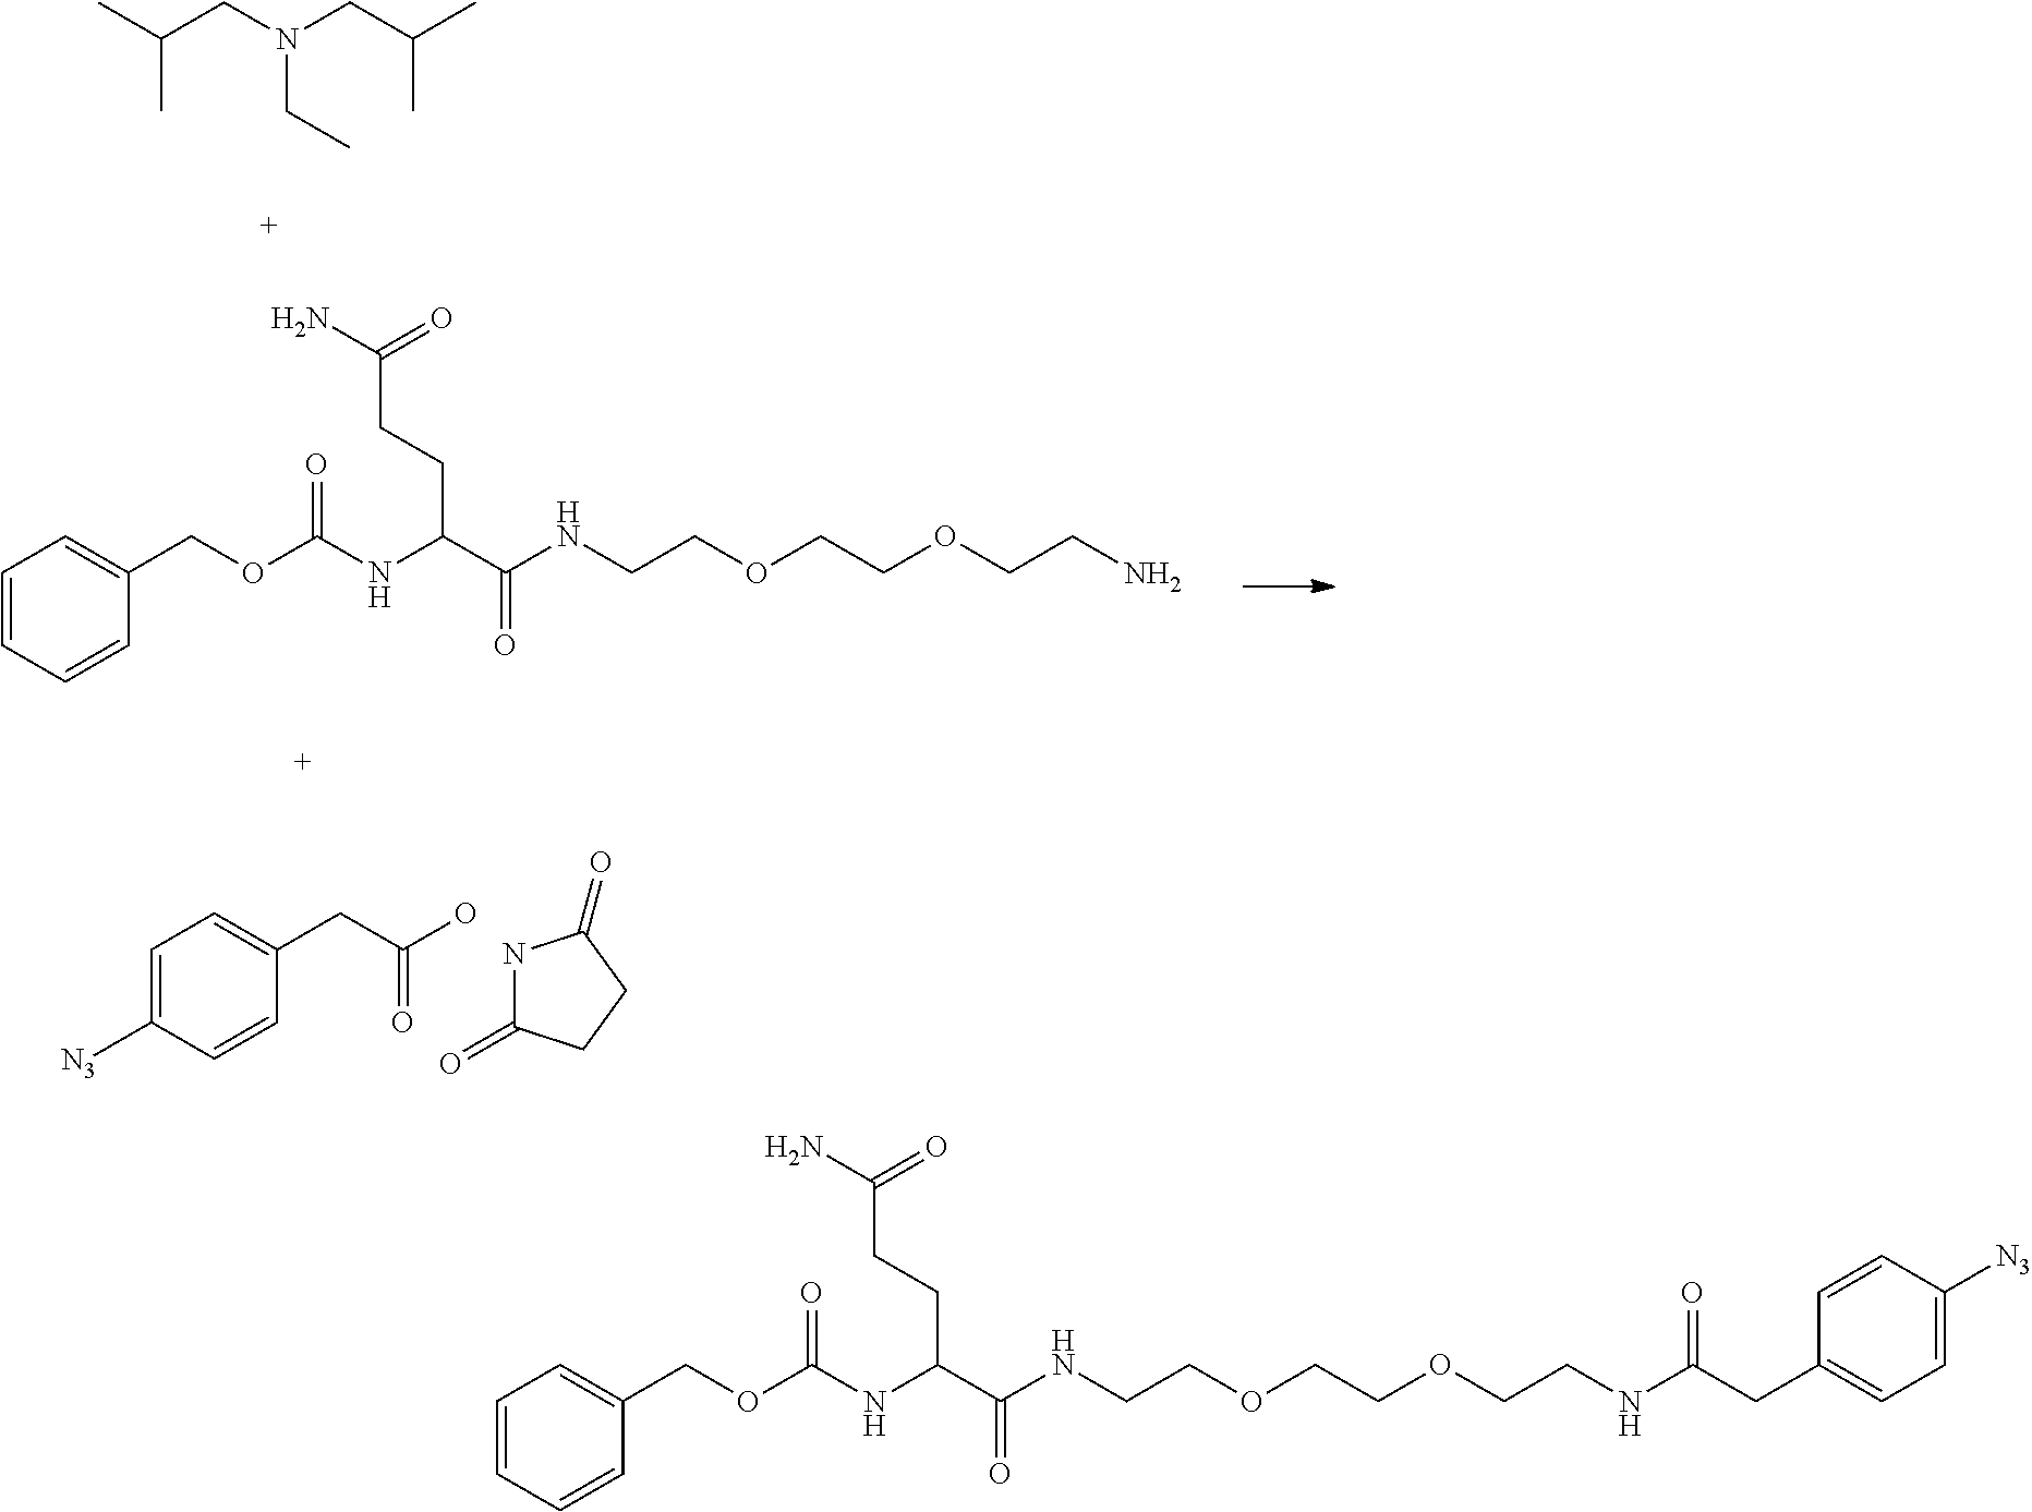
CC(CN(CC(C)C)CC)C.C1=CC=CC(COC(NC(C(NCCOCCOCCN)=O)CCC(=O)N)=O)=C1.C1=C([N3])C=CC(CC(O)=O)=C1.N1C(=O)CCC1=O.C1=CC=CC(COC(NC(C(NCCOCCOCCNC(=O)CC2=CC=C([N3])C=C2)=O)CCC(=O)N)=O)=C1
